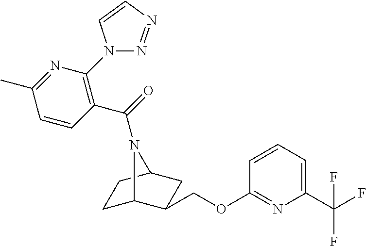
C1C2C(COC3=NC(C(F)(F)F)=CC=C3)CC(C1)N2C(=O)C1=C(N2N=NC=C2)N=C(C)C=C1
